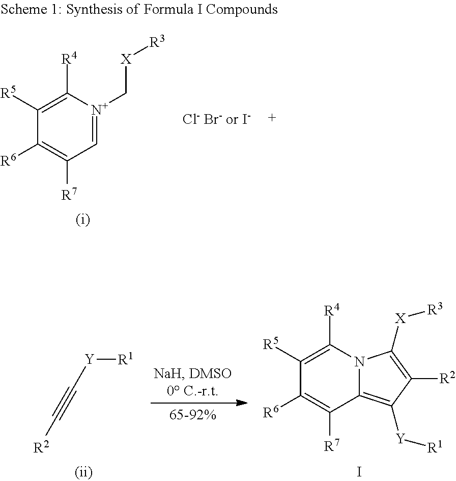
C1=[N+](C[X][R3])C([R4])=C([R5])C([R6])=C1[R7].[R2]C#C[Y][R1].C1([R5])=C([R4])N2C(=C([Y][R1])C([R2])=C2[X][R3])C([R7])=C1[R6].I
